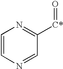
C1=CN=CC([C*]=O)=N1
